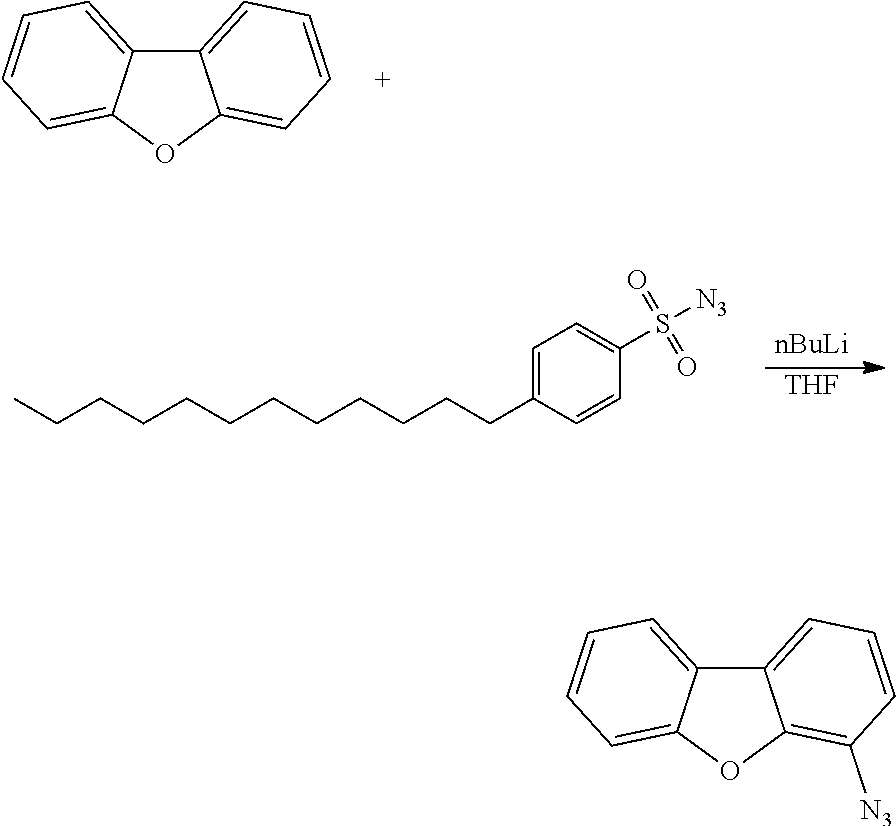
C12=CC=CC=C1OC1=CC=CC=C21.[nBuLi].[THF].C(CCCCCCCCCCC1=CC=C(S(=O)(=O)[N3])C=C1)C.C12=CC=CC([N3])=C1OC1=CC=CC=C21
